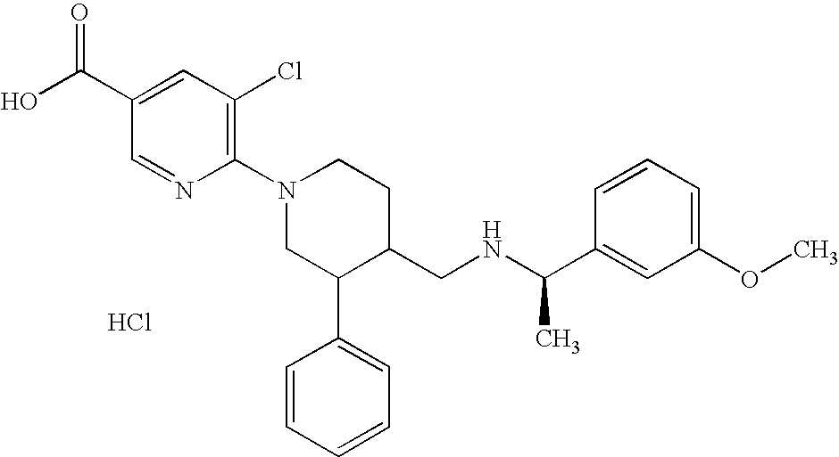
Cl.C1(N2CC(C3=CC=CC=C3)C(CNC(C3=CC(OC)=CC=C3)C)CC2)=C(Cl)C=C(C(O)=O)C=N1
